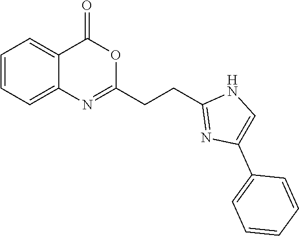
C1=CC=C2C(=C1)C(=O)OC(CCC1=NC(C3=CC=CC=C3)=CN1)=N2
